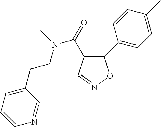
C1(C2=CC=C(C)C=C2)=C(C(=O)N(C)CCC2=CC=CN=C2)C=NO1
